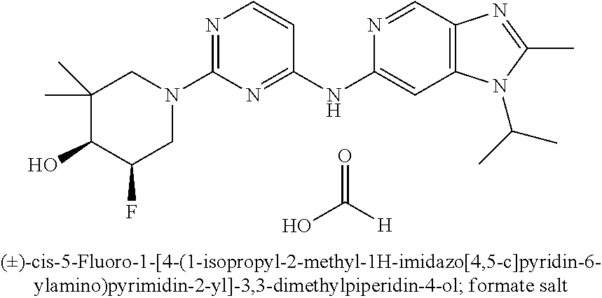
CC1=NC2=C(N1C(C)C)C=C(NC1=NC(N3CC(F)C(O)C(C)(C)C3)=NC=C1)N=C2.O=C([H])O
